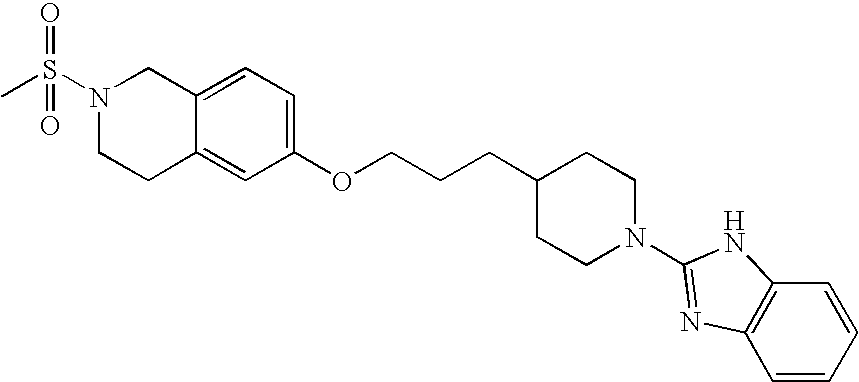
N1(S(C)(=O)=O)CCC2=CC(OCCCC3CCN(C4=NC5=C(C=CC=C5)N4)CC3)=CC=C2C1
